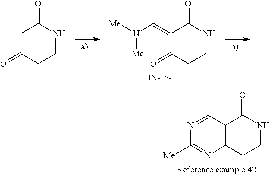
C12=C(CCNC1=O)N=C([Me])N=C2.C1(=CN([Me])[Me])C(=O)CCNC1=O.C1C(=O)CCNC1=O
